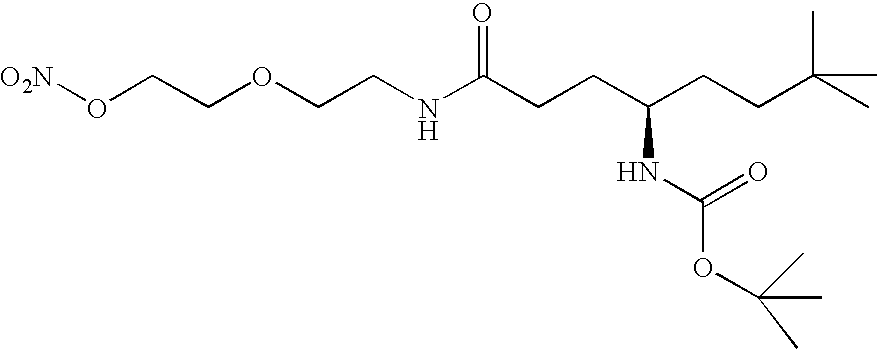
[O2N]OCCOCCNC(CCC(CCC(C)(C)C)NC(OC(C)(C)C)=O)=O
